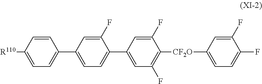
C1(F)=CC([CF2O]C2=C(F)C=C(C3=CC=C(C4=CC=C([R110])C=C4)C=C3F)C=C2F)=CC=C1F
